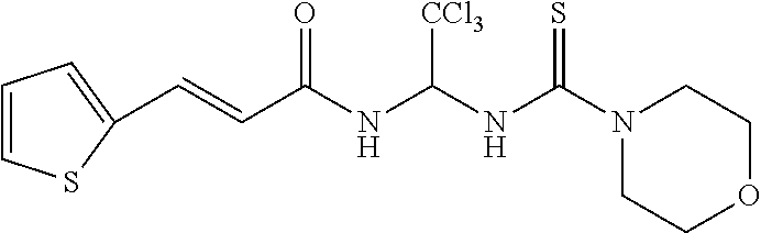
C1=CSC(C=CC(NC(NC(N2CCOCC2)=S)[CCl3])=O)=C1
